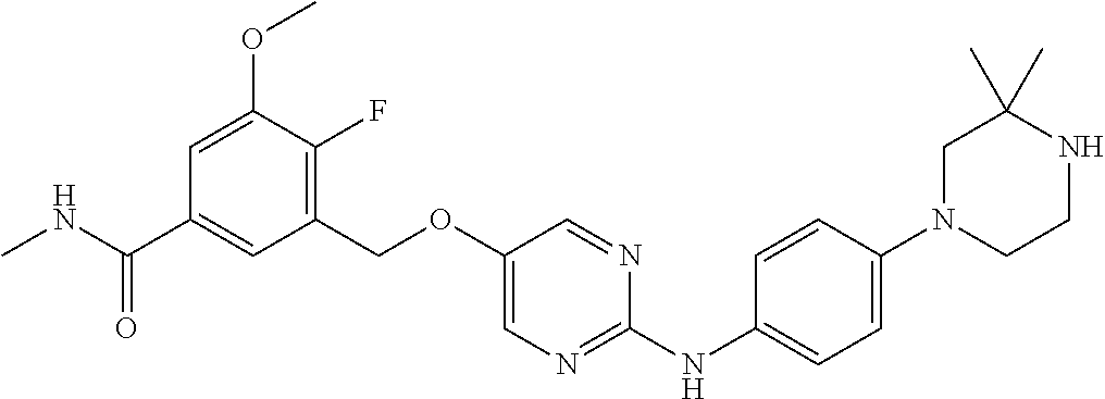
C1(COC2=CN=C(NC3=CC=C(N4CCNC(C)(C)C4)C=C3)N=C2)=C(F)C(OC)=CC(C(NC)=O)=C1
